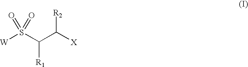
S(C(C([X])[R2])[R1])([W])(=O)=O
